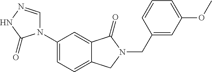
C1=NNC(=O)N1C1=CC=C2C(=C1)C(=O)N(CC1=CC(OC)=CC=C1)C2
